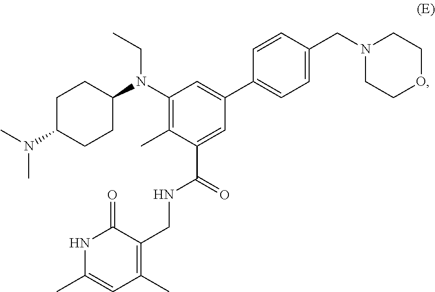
CCN(C1CCC(N(C)C)CC1)C1=C(C)C(C(NCC2=C(C)C=C(C)NC2=O)=O)=CC(C2=CC=C(CN3CCOCC3)C=C2)=C1
